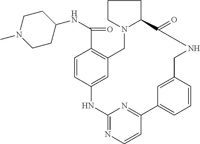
C1CN(C)CCC1NC(C1=C2C=C(C=C1)NC1=NC=CC(=N1)C1=CC=CC(=C1)CNC(=O)C1N(C2)CCC1)=O
